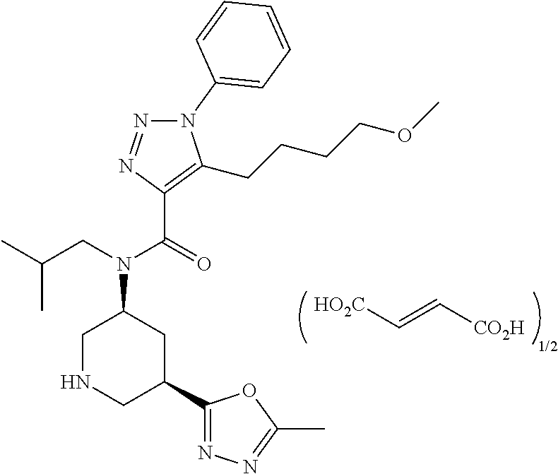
[HO2C]C=C[CO2H].N1(C2=CC=CC=C2)N=NC(C(=O)N(CC(C)C)C2CNCC(C3=NN=C(C)O3)C2)=C1CCCCOC
